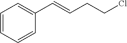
C1=CC=CC(C=CCCCl)=C1
